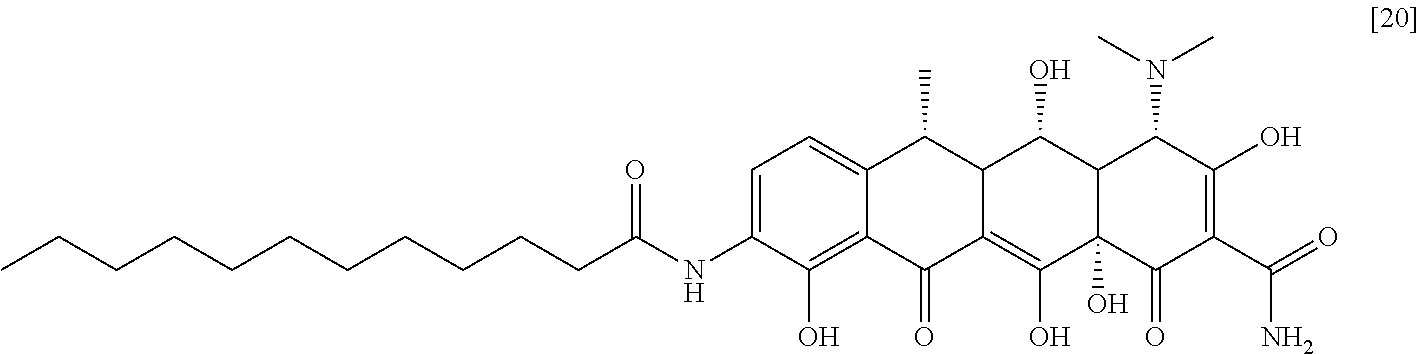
CCCCCCCCCCCC(NC1=CC=C2C(=C1O)C(=O)C1=C(O)C3(O)C(C(O)C1C2C)C(N(C)C)C(O)=C(C(=O)N)C3=O)=O
